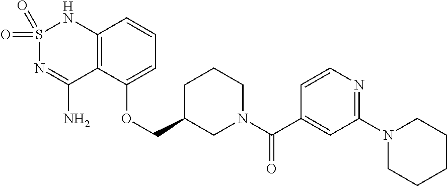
C12=C(C(OCC3CN(C(C4=CC(N5CCCCC5)=NC=C4)=O)CCC3)=CC=C1)C(N)=NS(=O)(=O)N2
